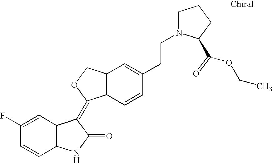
C12=C(C=CC(CCN3CCCC3C(OCC)=O)=C1)C(=C1C3=C(NC1=O)C=CC(F)=C3)OC2
